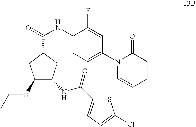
O=C(NC1=CC=C(N2C=CC=CC2=O)C=C1F)C1CC(OCC)C(NC(C2=CC=C(Cl)S2)=O)C1
